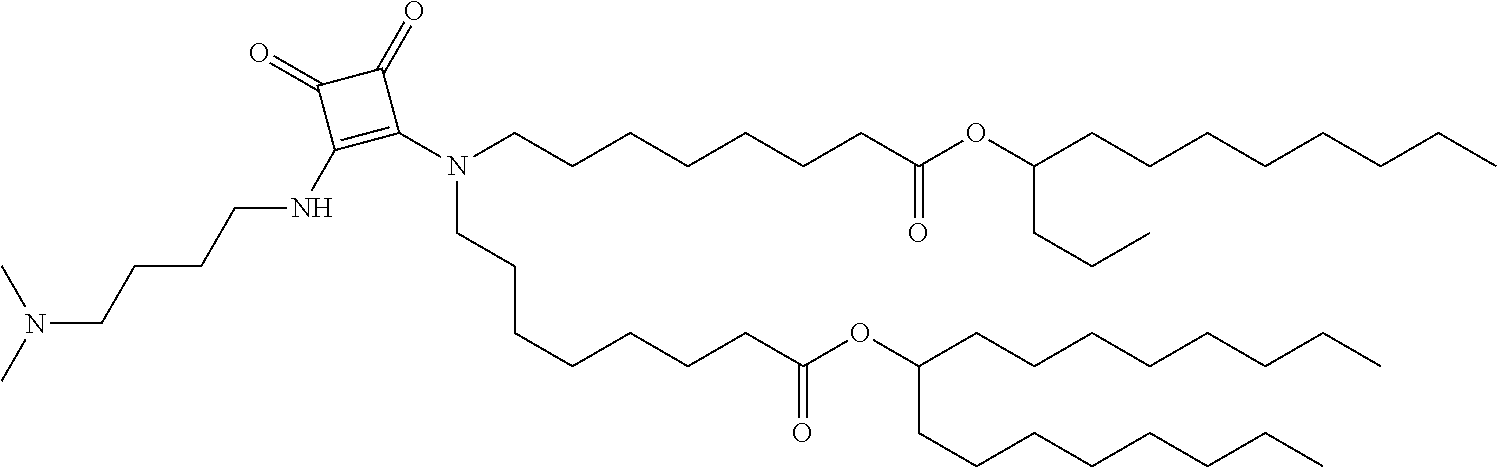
C(CC)CCCCCC(OC(CCCCCCCN(CCCCCCCC(OC(CCC)CCCCCCCC)=O)C1=C(NCCCCN(C)C)C(=O)C1=O)=O)CCCCCCCC
